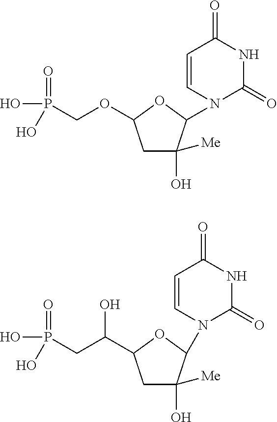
C1C(O)([Me])C(N2C(=O)NC(=O)C=C2)OC1OCP(=O)(O)O.C1C(O)([Me])C(N2C(=O)NC(=O)C=C2)OC1C(CP(=O)(O)O)O
